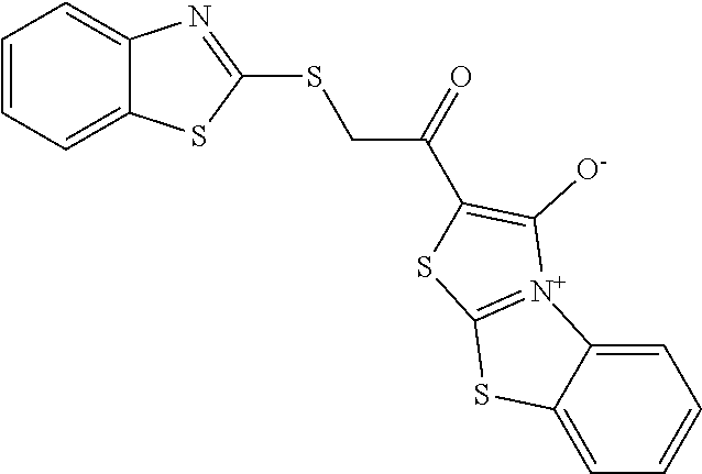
C1=CC=C2C(=C1)N=C(SCC(=O)C1=C([O-])[N+]3=C(SC4=CC=CC=C43)S1)S2
